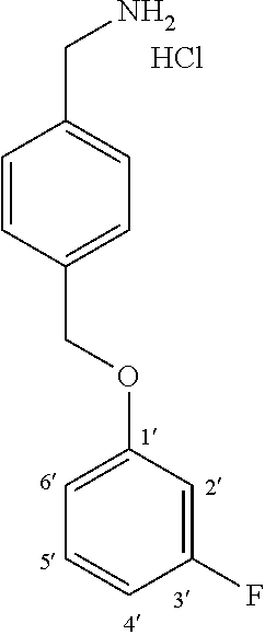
C1=C(OCC2=CC=C(CN)C=C2)C=C(F)C=C1.Cl
